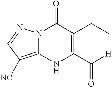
C1(CC)=C(C([H])=O)NC2=C([NC])C=NN2C1=O
